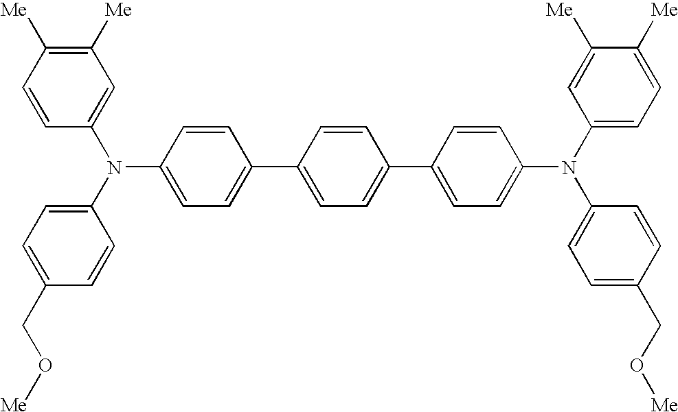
C1([Me])=CC(N(C2=CC=C(CO[Me])C=C2)C2=CC=C(C3=CC=C(C4=CC=C(N(C5=CC([Me])=C([Me])C=C5)C5=CC=C(CO[Me])C=C5)C=C4)C=C3)C=C2)=CC=C1[Me]
